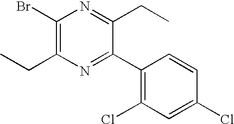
C1(Br)=C(CC)N=C(C2=C(Cl)C=C(Cl)C=C2)C(CC)=N1
